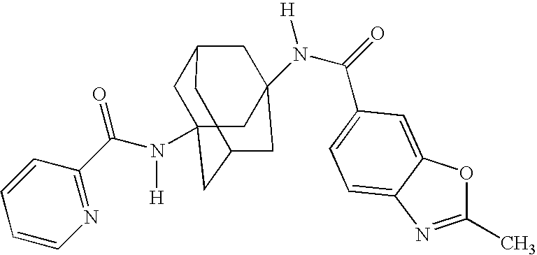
C1C2(N([H])C(C3=NC=CC=C3)=O)CC3CC(N(C(=O)C4=CC=C5C(=C4)OC(C)=N5)[H])(CC1C3)C2
